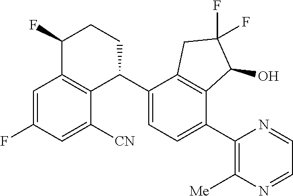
C1=C(F)C=C([CN])C2=C1C(F)CCC2C1=CC=C(C2=C([Me])N=CC=N2)C2=C1CC(F)(F)C2O
